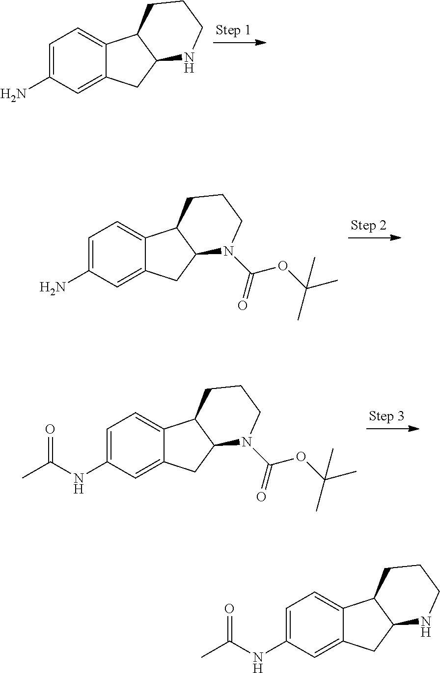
C1=C(N)C=C2C(=C1)C1C(C2)NCCC1.C1=C(N)C=C2C(=C1)C1C(C2)N(C(OC(C)(C)C)=O)CCC1.C1=C(NC(=O)C)C=C2C(=C1)C1C(C2)N(C(=O)OC(C)(C)C)CCC1.C1=C(NC(=O)C)C=C2C(=C1)C1C(C2)NCCC1
